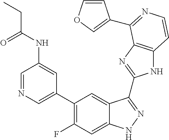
C1=C(C2=C(F)C=C3C(=C2)C(C2=NC4=C(N2)C=CN=C4C2=COC=C2)=NN3)C=C(NC(=O)CC)C=N1
